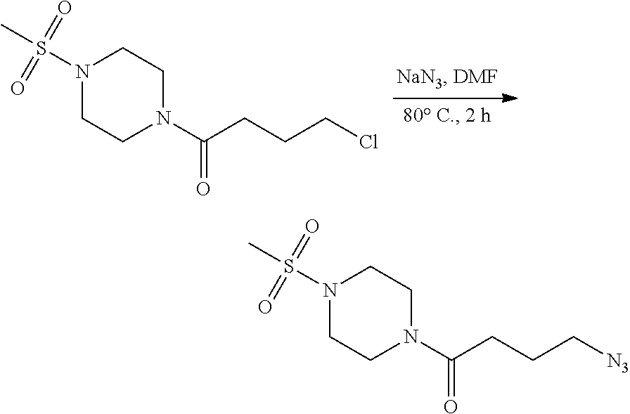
ClCCCC(N1CCN(S(C)(=O)=O)CC1)=O.[N3]CCCC(N1CCN(S(C)(=O)=O)CC1)=O
